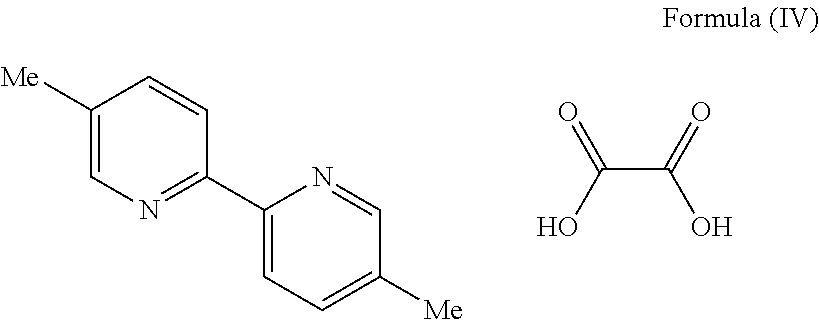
C1([Me])=CN=C(C2=CC=C([Me])C=N2)C=C1.OC(C(O)=O)=O
